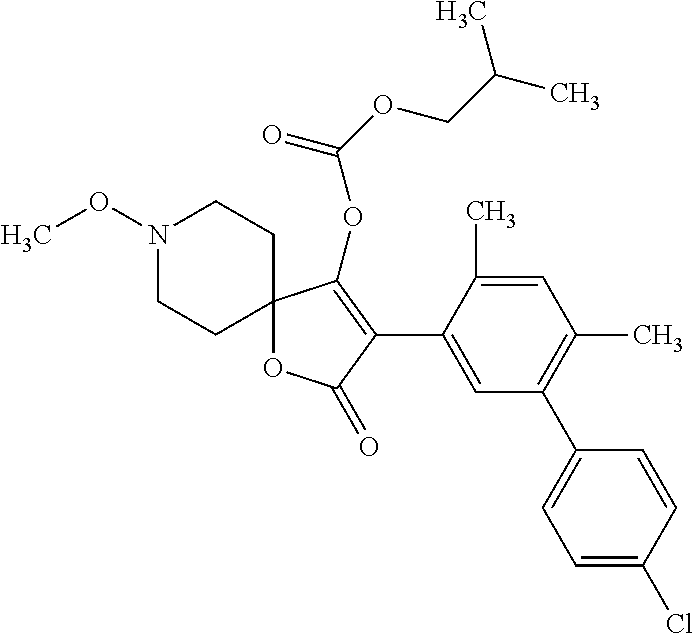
N1(OC)CCC2(CC1)OC(=O)C(C1=CC(C3=CC=C(Cl)C=C3)=C(C)C=C1C)=C2OC(OCC(C)C)=O
